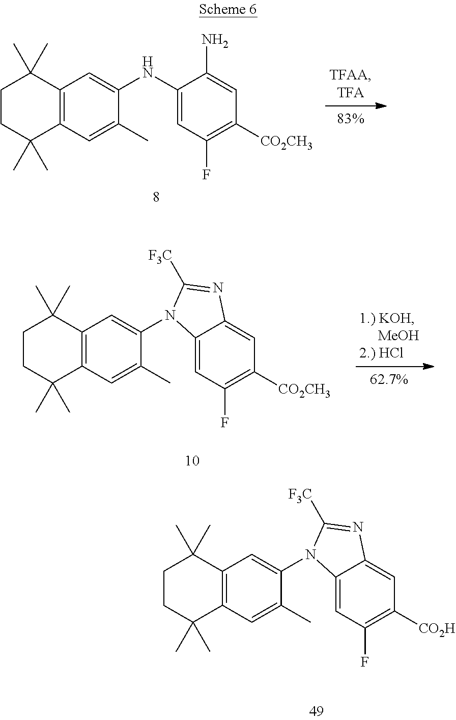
C12=C(C=C(C)C(NC3=CC(F)=C([CO2CH3])C=C3N)=C1)C(C)(C)CCC2(C)C.C12=C(C=C(C)C(N3C4=CC(F)=C([CO2CH3])C=C4N=C3[F3C])=C1)C(C)(C)CCC2(C)C.C12=C(C=C(C)C(N3C4=CC(F)=C([CO2H])C=C4N=C3[F3C])=C1)C(C)(C)CCC2(C)C
